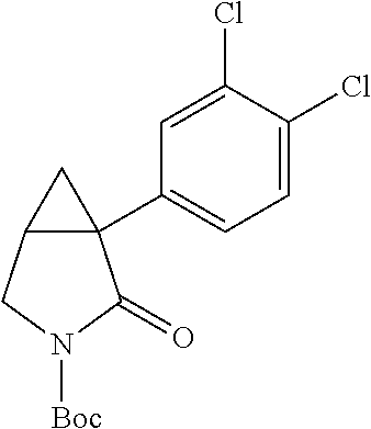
C12(C3=CC=C(Cl)C(Cl)=C3)C(CN([Boc])C1=O)C2
